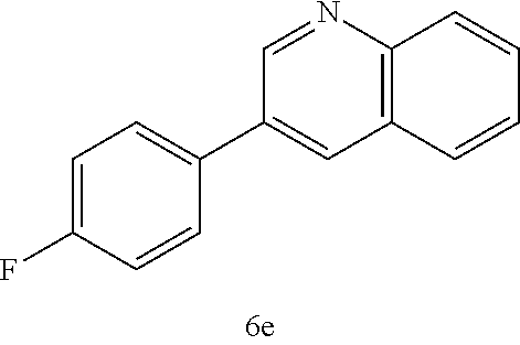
C1=C(F)C=CC(C2=CC3=C(N=C2)C=CC=C3)=C1
